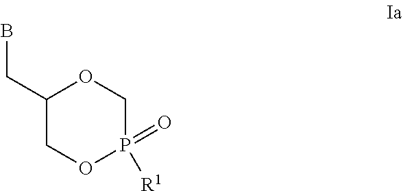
C1(CB)COP(=O)([R1])CO1
